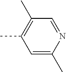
N1=CC(C)=C(C)C=C1C
